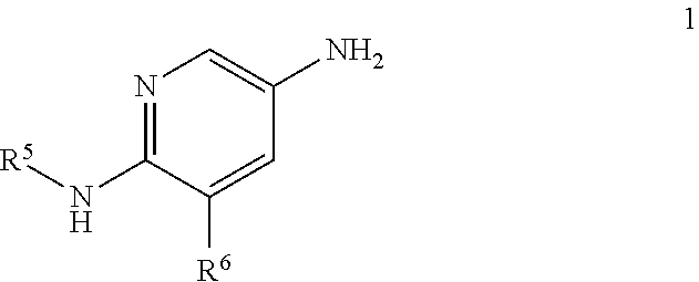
N1=C(N[R5])C([R6])=CC(N)=C1
